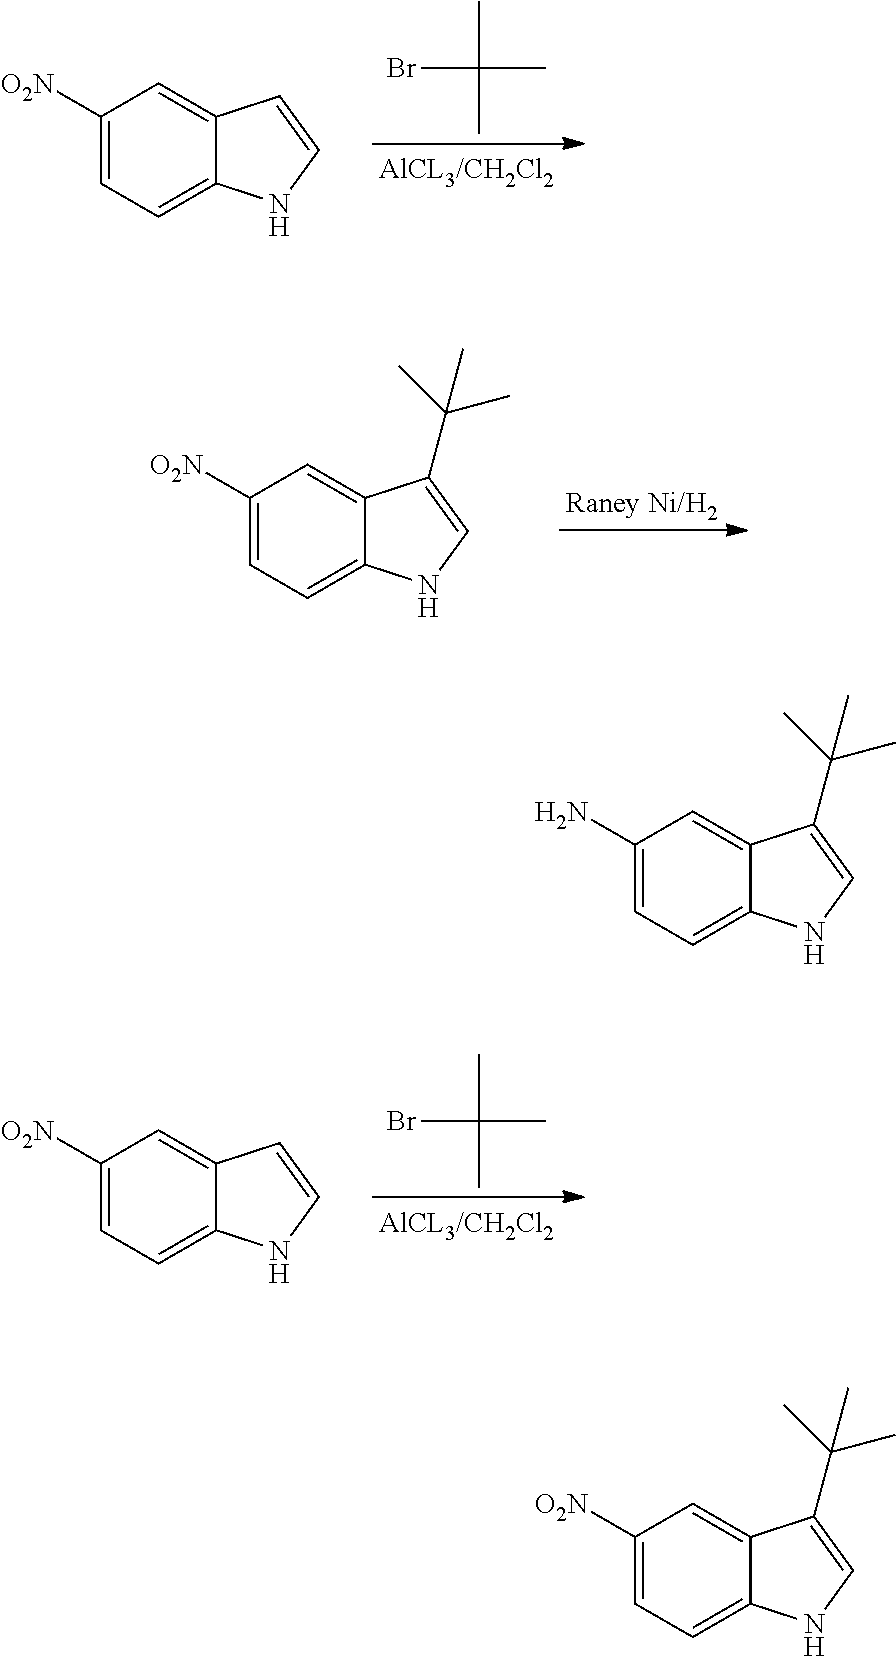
C1([O2N])=CC=C2C(=C1)C(C(C)(C)C)=CN2.C1([O2N])=CC=C2C(=C1)C=CN2.BrC(C)(C)C.C1([O2N])=CC=C2C(=C1)C=CN2.BrC(C)(C)C.C1(N)=CC=C2C(=C1)C(C(C)(C)C)=CN2.C1([O2N])=CC=C2C(=C1)C(C(C)(C)C)=CN2
